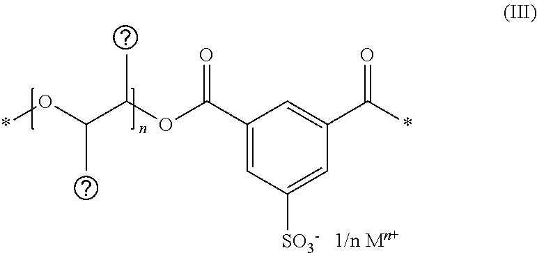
*OC(C(OC(C1=CC([SO3-])=CC(C(*)=O)=C1)=O)C)C
